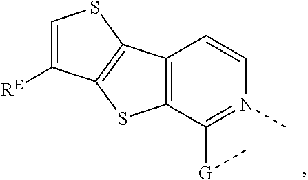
C12=C(C([G]C)=N(C)C=C1)SC1=C2SC=C1[RE]
